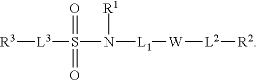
[R3][L3]S(=O)(N([R1])[L1][W][L2][R2])=O
